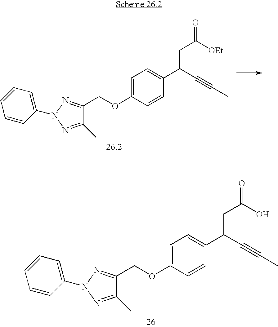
C1(COC2=CC=C(C(C#CC)CC(=O)[OEt])C=C2)=NN(C2=CC=CC=C2)N=C1C.C1(COC2=CC=C(C(C#CC)CC(=O)O)C=C2)=NN(C2=CC=CC=C2)N=C1C
